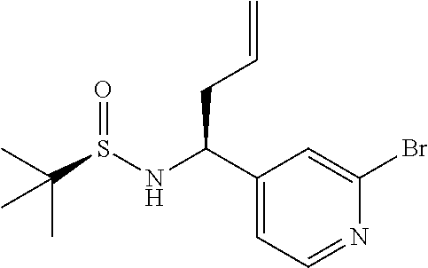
N(C(C1=CC=NC(Br)=C1)CC=C)S(C(C)(C)C)=O
